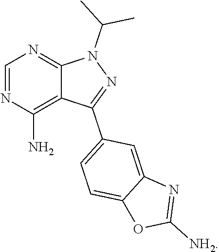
C1=NC(N)=C2C(=N1)N(C(C)C)N=C2C1=CC=C2C(=C1)N=C([NH2])O2
